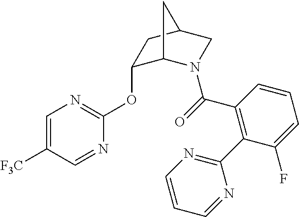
C1=C([F3C])C=NC(OC2C3N(C(=O)C4=C(C5=NC=CC=N5)C(F)=CC=C4)CC(C2)C3)=N1
